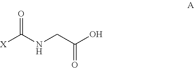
[X]C(NCC(O)=O)=O
